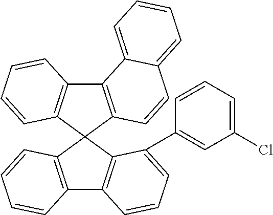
C12=C(C=CC=C1)C1(C3=C2C=CC=C3C2=CC(Cl)=CC=C2)C2=C(C3=C1C=CC1=CC=CC=C31)C=CC=C2
